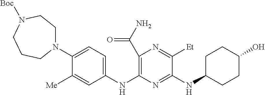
C1(C(N)=O)=C(NC2=CC=C(N3CCN([Boc])CCC3)C([Me])=C2)N=C(NC2CCC(O)CC2)C([Et])=N1
